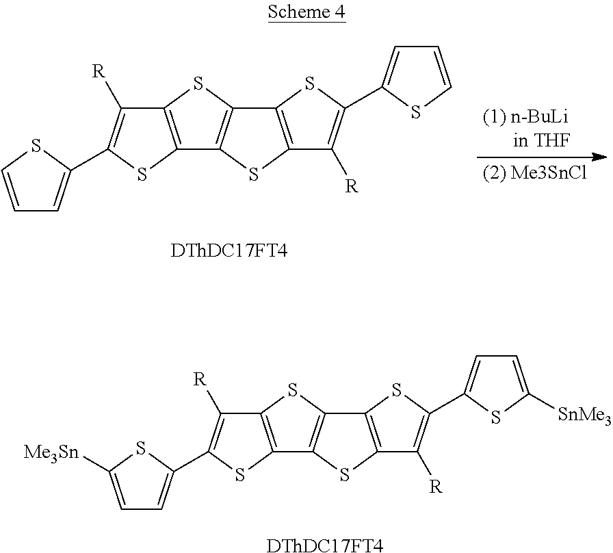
C12=C(SC3=C1SC1=C3SC(C3=CC=C([SnMe3])S3)=C1[R])C([R])=C(C1=CC=C([Me3Sn])S1)S2.[DThDC17FT4].C12=C(SC3=C1SC1=C3SC(C3=CC=CS3)=C1[R])C([R])=C(C1=CC=CS1)S2.[DThDC17FT4]
